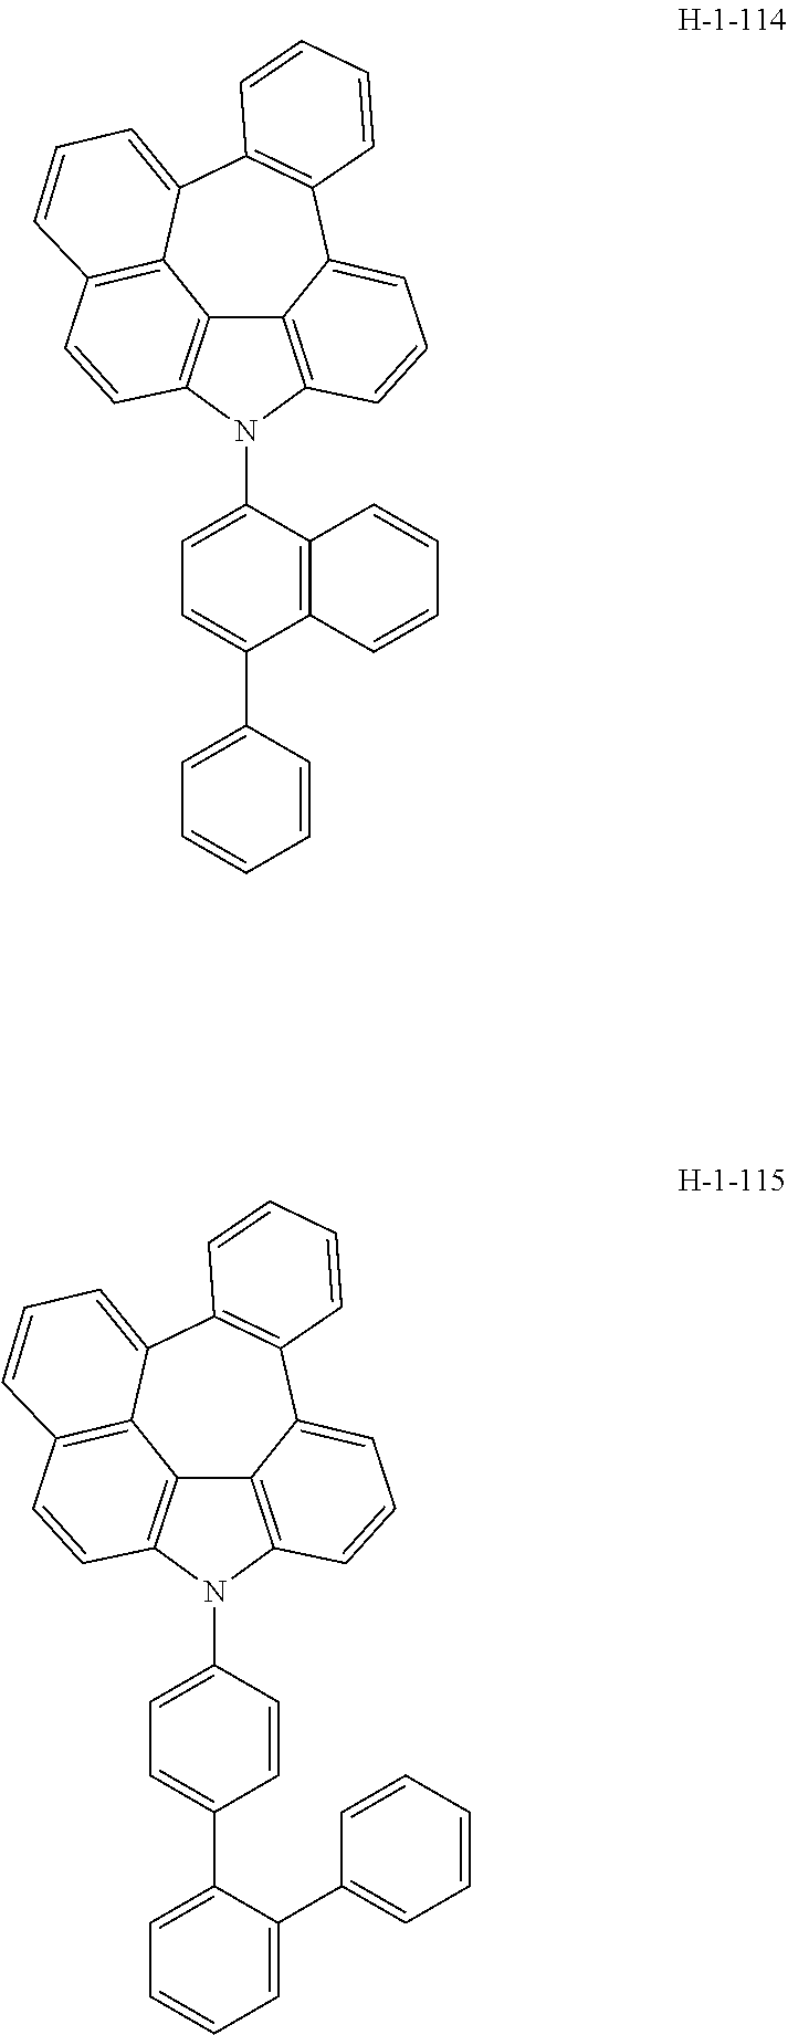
C12=C3N(C4=CC=C(C5=CC=CC=C5)C5=C4C=CC=C5)C4=C1C(=CC=C4)C1=C(C4=CC=CC(=C24)C=C3)C=CC=C1.C12=C3N(C4=CC=C(C5=CC=CC=C5C5=CC=CC=C5)C=C4)C4=C1C(=CC=C4)C1=C(C4=CC=CC(=C24)C=C3)C=CC=C1
